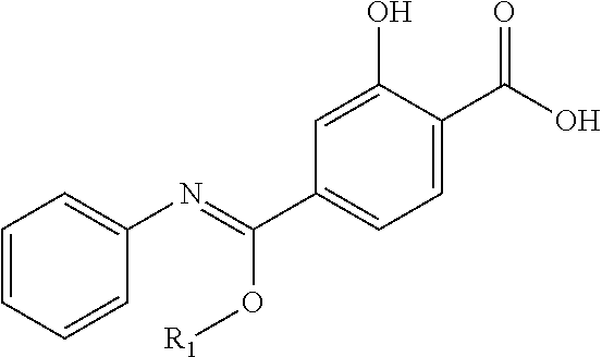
C1=CC=CC(N=C(O[R1])C2=CC=C(C(O)=O)C(O)=C2)=C1
